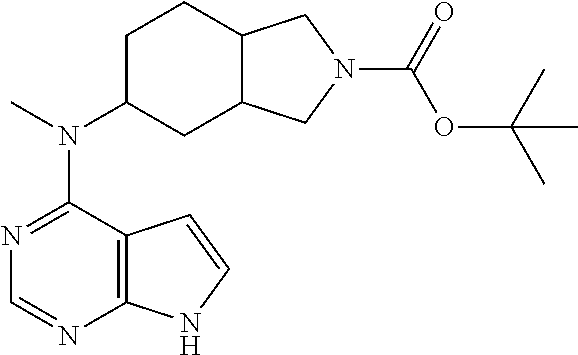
C12=C(N=CN=C1N(C)C1CC3C(CC1)CN(C(=O)OC(C)(C)C)C3)NC=C2
